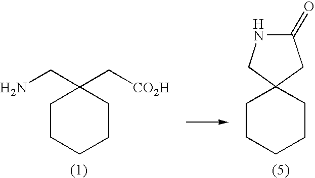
C1CCCCC1(CN)C[CO2H].C1CCCCC12CNC(=O)C2
